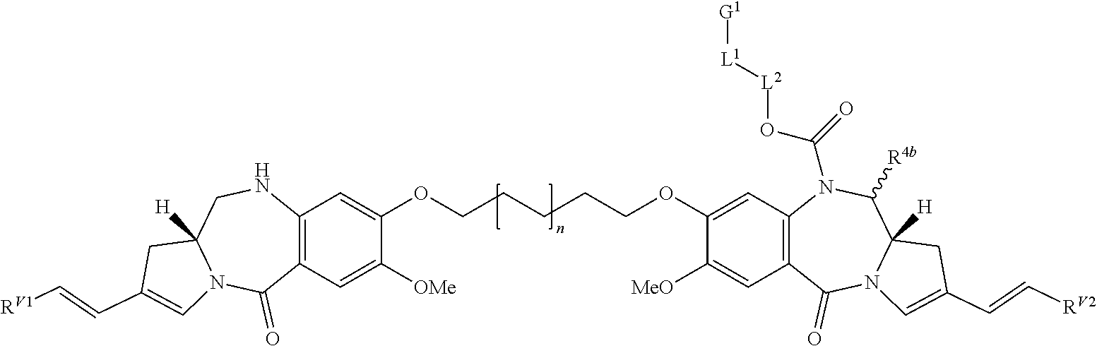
C12=C(C=C([OMe])C(OCCCCCOC3=CC4=C(C=C3[MeO])C(=O)N3C([H])(C([R4b])N4C(=O)O[L2][L1][G1])CC(C=C[RV2])=C3)=C1)C(=O)N1C([H])(CN2)CC(C=C[RV1])=C1
